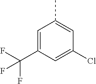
C1=C(C(F)(F)F)C=C(Cl)C=C1C
